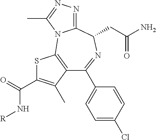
C1(C2=CC=C(Cl)C=C2)=NC(CC(N)=O)C2=NN=C(C)N2C2=C1C(C)=C(C(=O)N[R])S2
